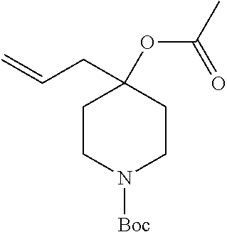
C1CN([Boc])CCC1(CC=C)OC(C)=O
